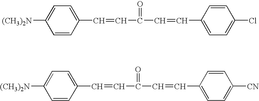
C1=CC(C=CC(=O)C=CC2=CC=C(Cl)C=C2)=CC=C1[(CH3)2N].C1=CC(C=CC(=O)C=CC2=CC=C([CN])C=C2)=CC=C1[(CH3)2N]
